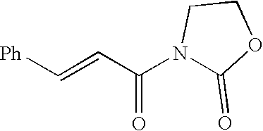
C(=CC(N1C(=O)OCC1)=O)[Ph]
